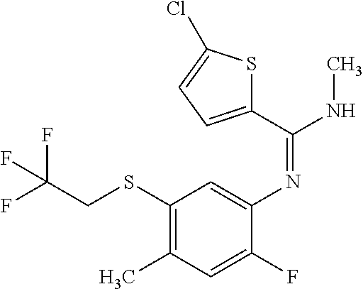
N(C1=CC(SCC(F)(F)F)=C(C)C=C1F)=C(NC)C1=CC=C(Cl)S1
